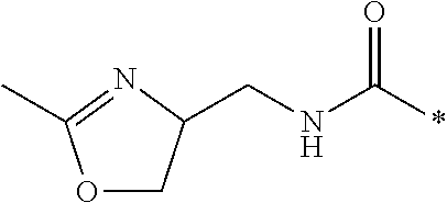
C(NC(*)=O)C1COC(C)=N1
